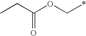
C(OC*)(CC)=O
